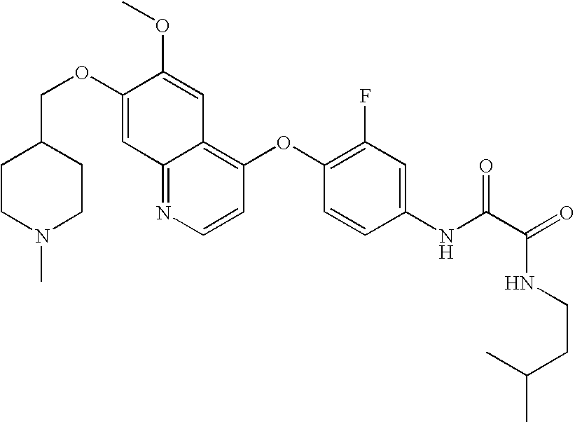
C(OC1=CC2=NC=CC(OC3=C(F)C=C(NC(C(=O)NCCC(C)C)=O)C=C3)=C2C=C1OC)C1CCN(C)CC1
